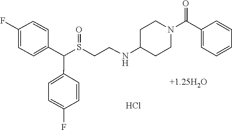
Cl.S(CCNC1CCN(C(C2=CC=CC=C2)=O)CC1)(C(C1=CC=C(F)C=C1)C1=CC=C(F)C=C1)=O.[+1.25H2O]
